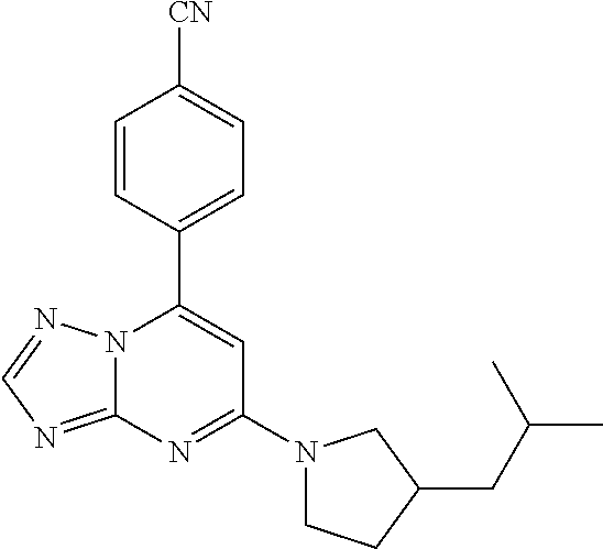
C12=NC=NN1C(C1=CC=C([CN])C=C1)=CC(N1CCC(CC(C)C)C1)=N2
